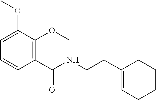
C1=C(OC)C(OC)=C(C(NCCC2=CCCCC2)=O)C=C1
